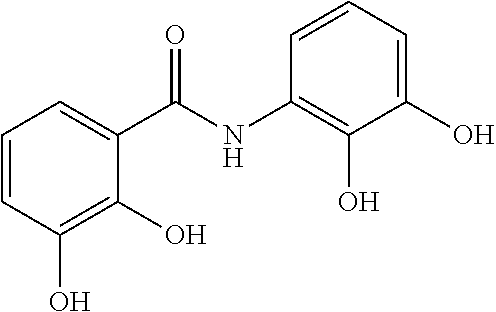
C1=CC(O)=C(O)C(C(NC2=C(O)C(O)=CC=C2)=O)=C1
